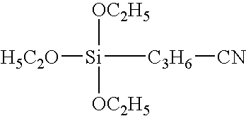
[H5C2O][Si]([C3H6][CN])([OC2H5])[OC2H5]
